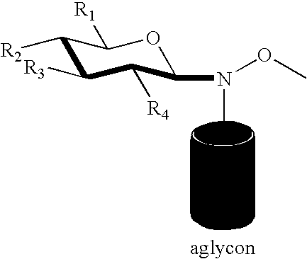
C1([R2])C([R3])C([R4])C(N(OC)C)OC1[R1]
